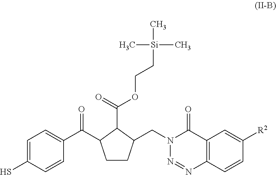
C1CC(CN2N=NC3=C(C2=O)C=C([R2])C=C3)C(C(=O)OCC[Si](C)(C)C)C1C(C1=CC=C(S)C=C1)=O
